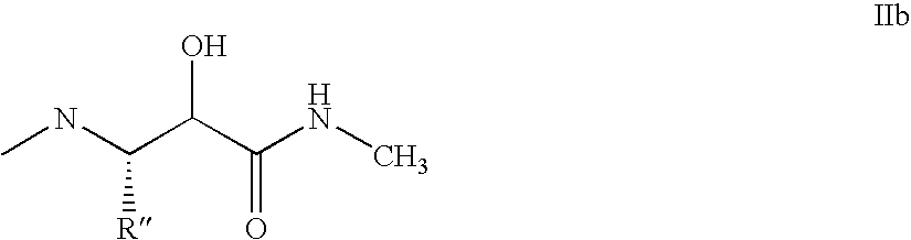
CNC(C(C(NC)=O)O)[R]
